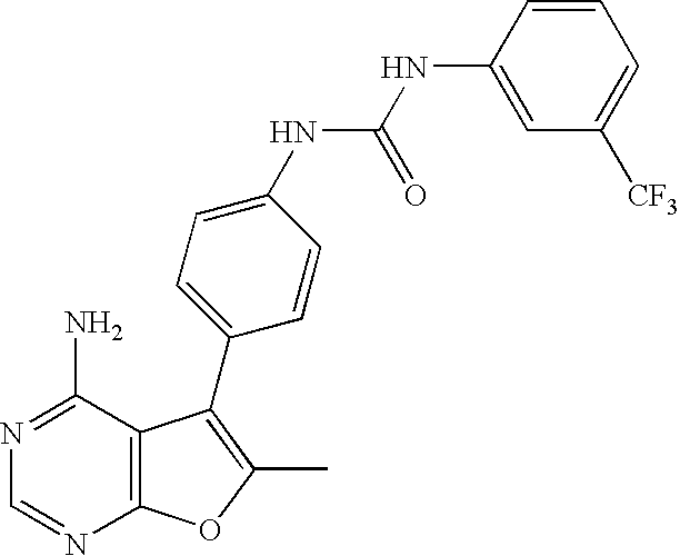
C12=C(C(N)=NC=N1)C(C1=CC=C(NC(NC3=CC([CF3])=CC=C3)=O)C=C1)=C(C)O2
